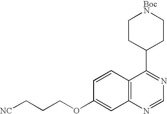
C12=C(C=CC(OCCC[NC])=C1)C(C1CC[BocN]CC1)=NC=N2
